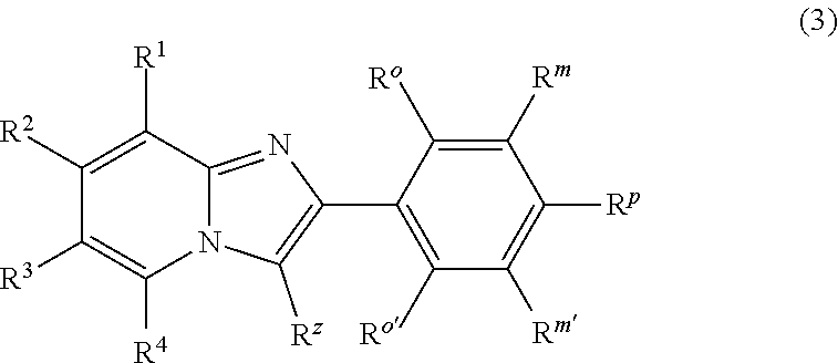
C1([R3])=C([R4])N2C(=NC(C3=C([Ro])C([Rm])=C([Rp])C([Rm])=C3[Ro])=C2[Rz])C([R1])=C1[R2]
